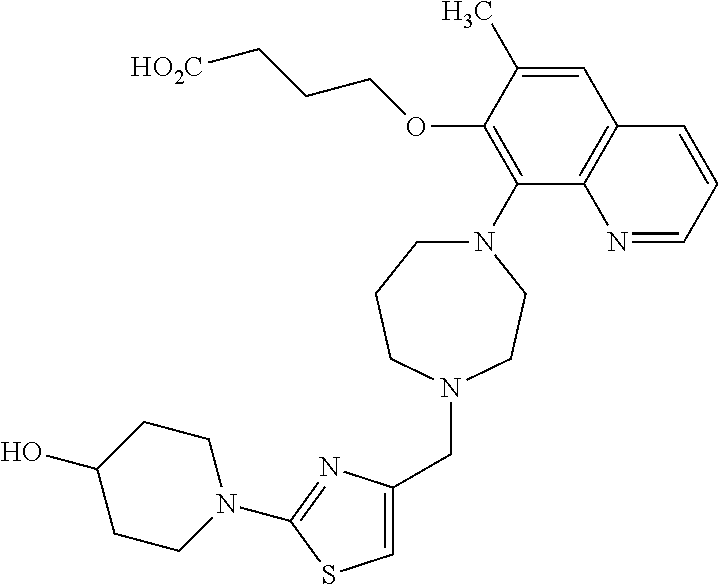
C1(OCCC[HO2C])=C(N2CCCN(CC3=CSC(N4CCC(O)CC4)=N3)CC2)C2=C(C=C1C)C=CC=N2
